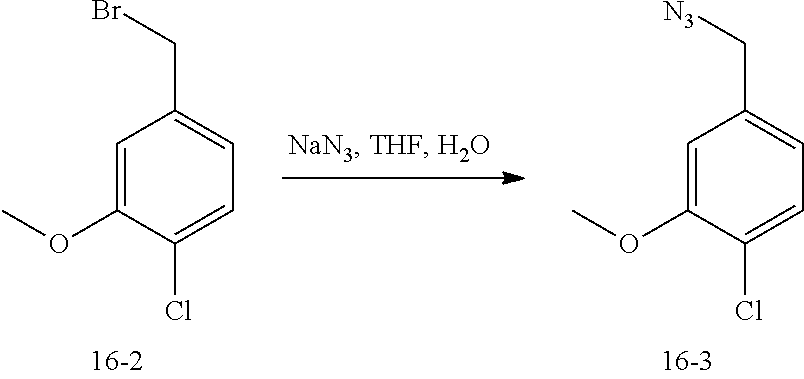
C1=C(OC)C(Cl)=CC=C1C[N3].C1=C(OC)C(Cl)=CC=C1CBr
